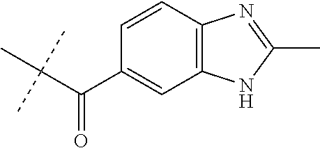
C(C(C)(C)C)(C1=CC2=C(C=C1)N=C(C)N2)=O
